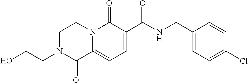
C1N(CCO)C(=O)C2=CC=C(C(=O)NCC3=CC=C(Cl)C=C3)C(=O)N2C1
